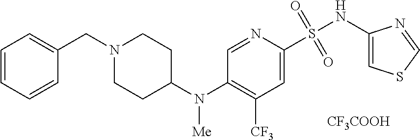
C1(N(C2CCN(CC3=CC=CC=C3)CC2)[Me])=C([CF3])C=C(S(NC2=CSC=N2)(=O)=O)N=C1.[CF3COOH]
